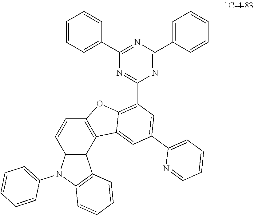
C12C(C3=C(C=C1)OC1=C(C4=NC(C5=CC=CC=C5)=NC(C5=CC=CC=C5)=N4)C=C(C4=CC=CC=N4)C=C31)C1=C(N2C2=CC=CC=C2)C=CC=C1
